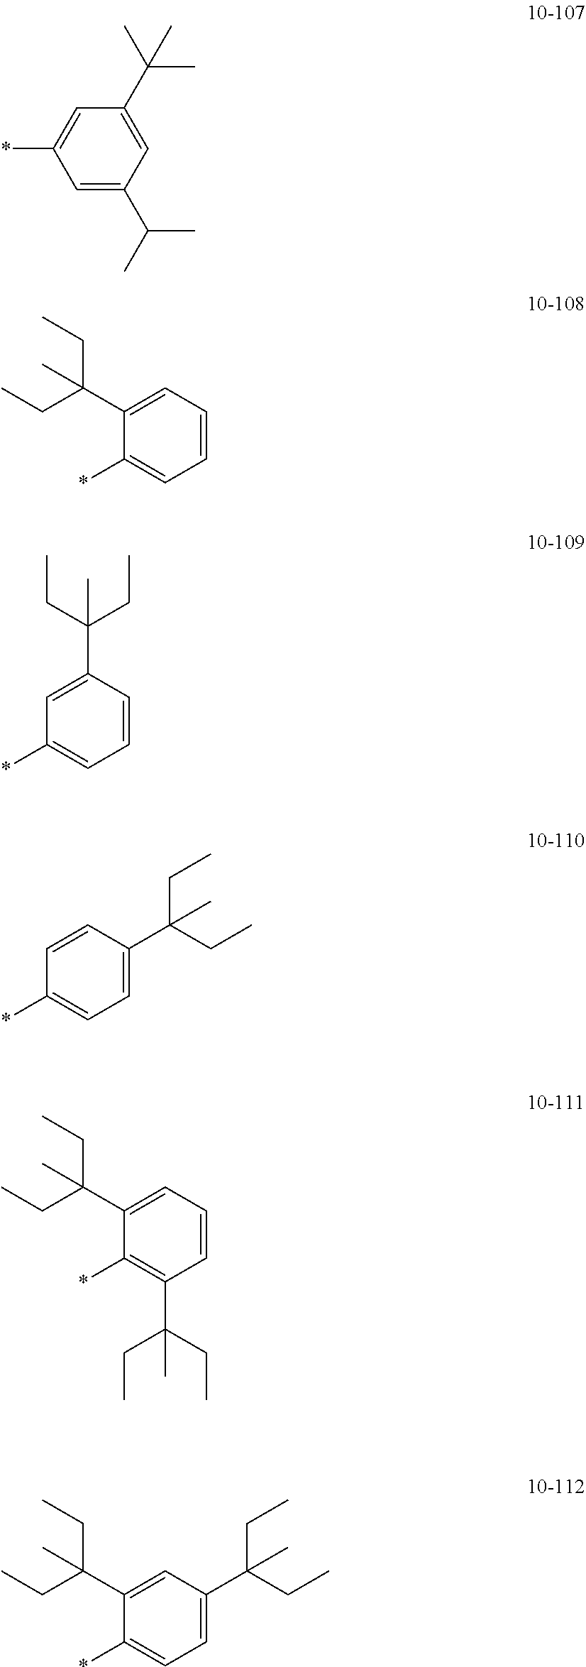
C1=C(C(C)C)C=C(C(C)(C)C)C=C1*.C1(*)=CC=CC=C1C(CC)(CC)C.C1(*)=CC=CC(C(CC)(CC)C)=C1.C1=C(C(CC)(CC)C)C=CC(*)=C1.C1=C(C(CC)(CC)C)C(*)=C(C(CC)(CC)C)C=C1.C1=C(C(CC)(CC)C)C=C(C(CC)(CC)C)C(*)=C1
